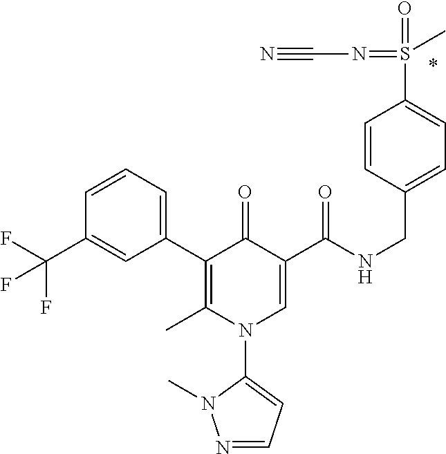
C1(C2=C(C)N(C3=CC=NN3C)C=C(C(=O)NCC3=CC=C(S(=O)(C)=NC#N)C=C3)C2=O)=CC=CC(C(F)(F)F)=C1
